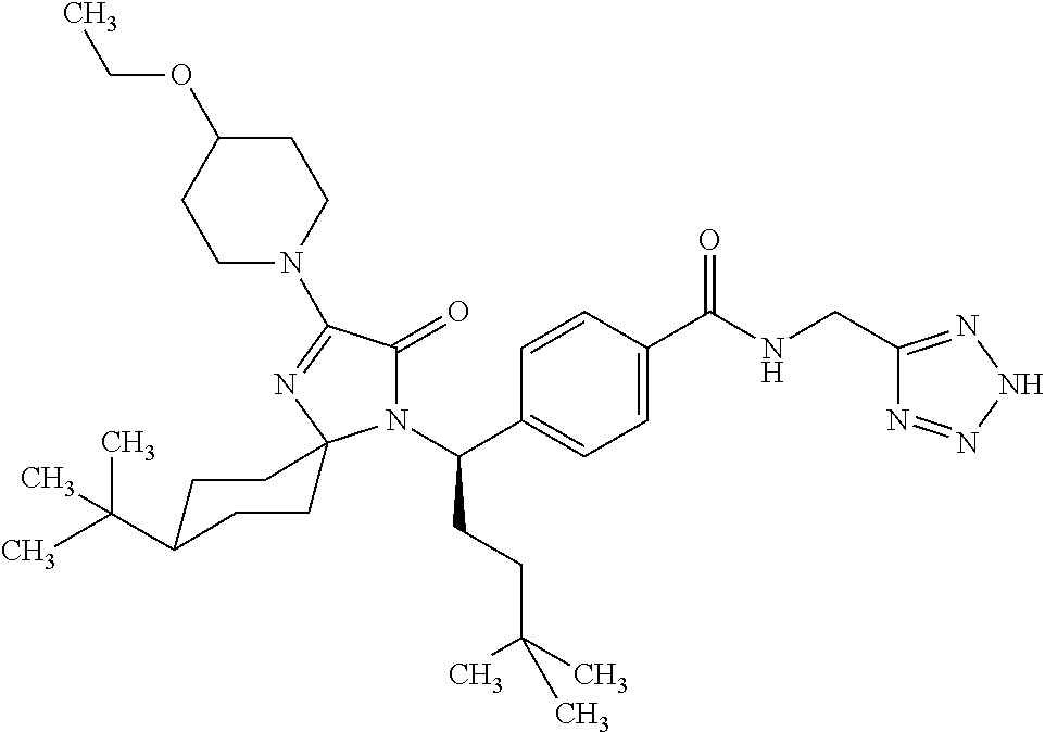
C1=C(C(=O)NCC2=NNN=N2)C=CC(C(N2C(=O)C(N3CCC(OCC)CC3)=NC23CCC(C(C)(C)C)CC3)CCC(C)(C)C)=C1
